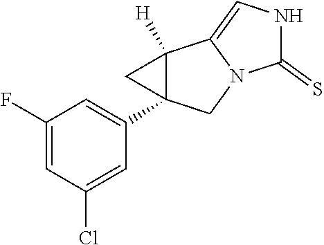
C1(F)=CC(Cl)=CC(C23C([H])(C2)C2=CNC(=S)N2C3)=C1
